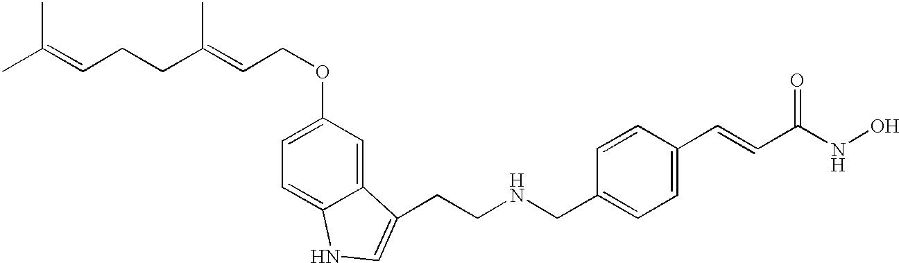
O(C1=CC=C2C(=C1)C(CCNCC1=CC=C(C=CC(NO)=O)C=C1)=CN2)CC=C(CCC=C(C)C)C
